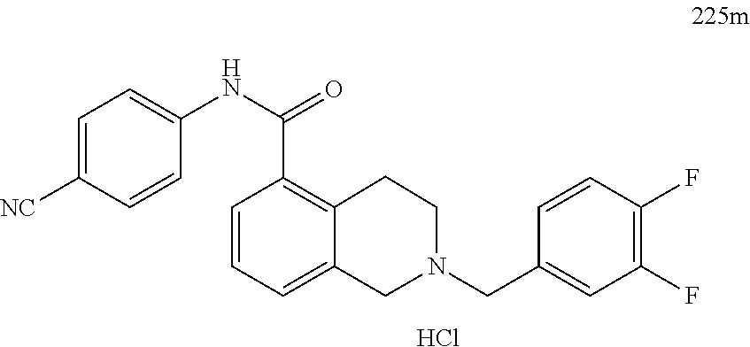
C1=C([NC])C=CC(NC(C2=C3C(=CC=C2)CN(CC2=CC(F)=C(F)C=C2)CC3)=O)=C1.Cl
